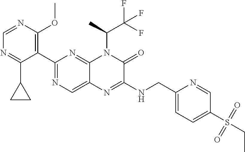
C1=NC(OC)=C(C2=NC=C3C(=N2)N(C(C(F)(F)F)C)C(=O)C(NCC2=CC=C(S(=O)(=O)CC)C=N2)=N3)C(C2CC2)=N1
